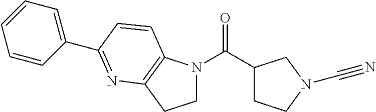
C1N(C(C2CCN(C#N)C2)=O)C2=C(C1)N=C(C1=CC=CC=C1)C=C2
